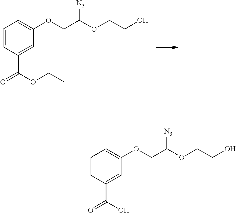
C1=CC(C(=O)OCC)=CC(OCC([N3])OCCO)=C1.C1=CC(C(=O)O)=CC(OCC([N3])OCCO)=C1
